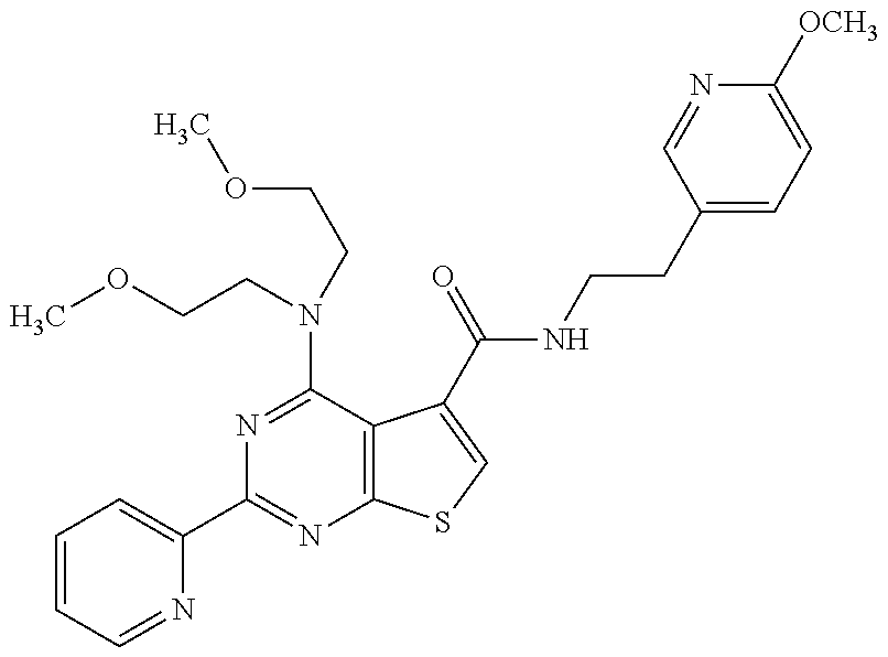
N1=C(N(CCOC)CCOC)C2=C(N=C1C1=CC=CC=N1)SC=C2C(NCCC1=CC=C([OCH3])N=C1)=O
